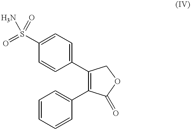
C1=C(S(=O)(=O)N)C=CC(C2=C(C3=CC=CC=C3)C(=O)OC2)=C1
